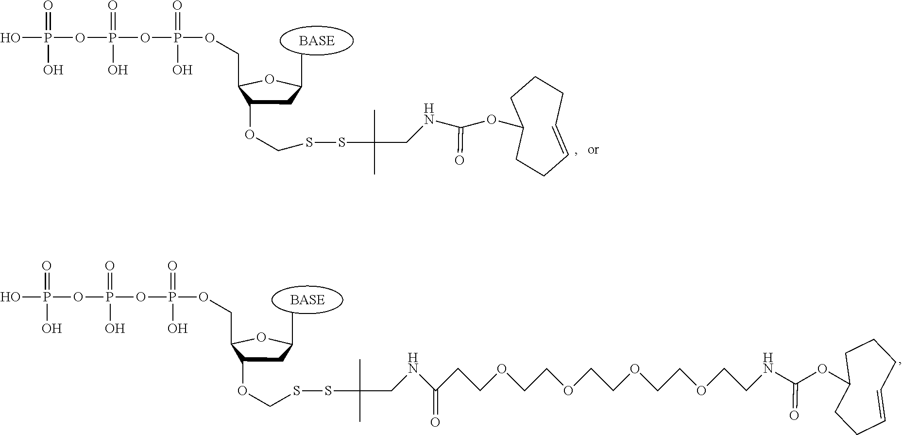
OP(OP(OP(OCC1C(OCSSC(C)(C)CNC(OC2CCCC=CCC2)=O)CC(C)O1)(=O)O)(=O)O)(=O)O.OP(OP(OP(OCC1C(OCSSC(C)(C)CNC(CCOCCOCCOCCOCCNC(OC2CCCC=CCC2)=O)=O)CC(C)O1)(=O)O)(=O)O)(=O)O
